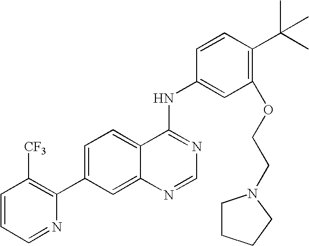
C1=CC=NC(C2=CC=C3C(=C2)N=CN=C3NC2=CC(OCCN3CCCC3)=C(C(C)(C)C)C=C2)=C1[CF3]
